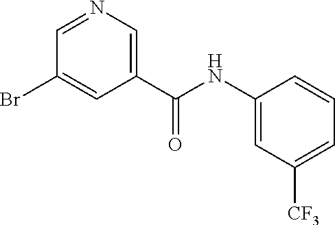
C1=NC=C(C(NC2=CC([CF3])=CC=C2)=O)C=C1Br
